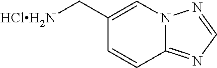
C1=CC2=NC=NN2C=C1C[HClH2N]
